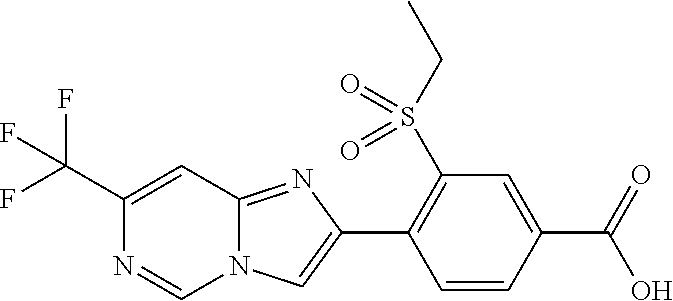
C1(C(F)(F)F)=CC2=NC(C3=C(S(CC)(=O)=O)C=C(C(O)=O)C=C3)=CN2C=N1
